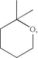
C1CCCOC1(C)C
